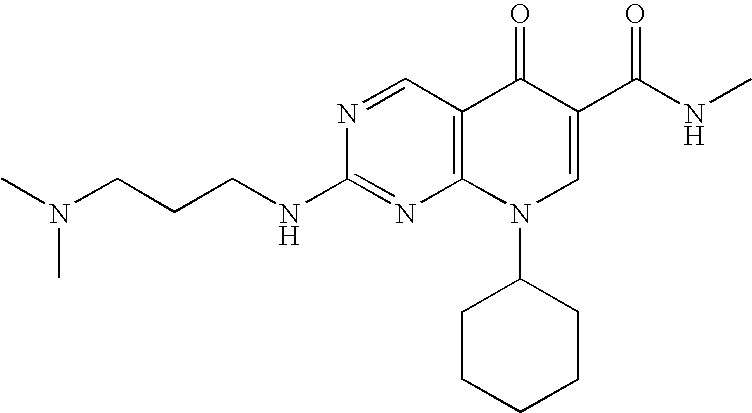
N1=CC2=C(N=C1NCCCN(C)C)N(C1CCCCC1)C=C(C(=O)NC)C2=O
